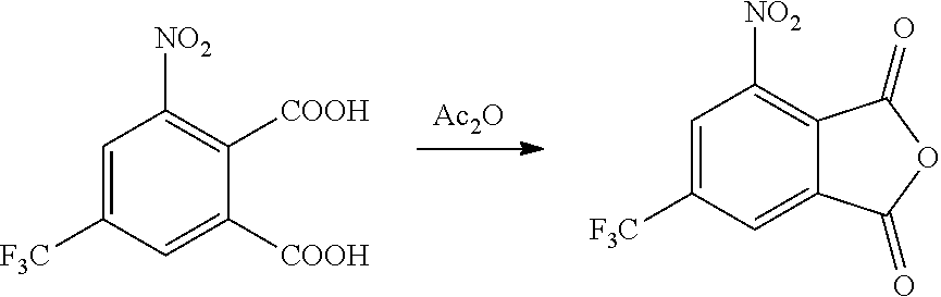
C1=C([F3C])C=C2C(=C1[NO2])C(=O)OC2=O.[Ac2O].C1=C([F3C])C=C([COOH])C([COOH])=C1[NO2]
